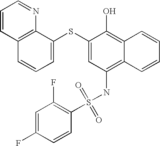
C1=CC2=C(N=C1)C(SC1=CC(NS(C3=C(F)C=C(F)C=C3)(=O)=O)=C3C(=C1O)C=CC=C3)=CC=C2
